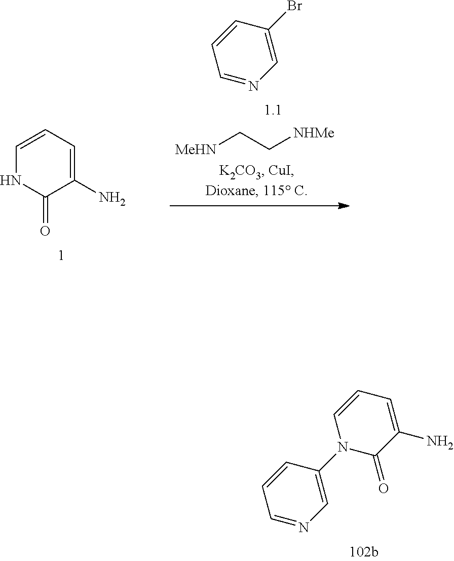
C1=NC=C(N2C=CC=C(N)C2=O)C=C1.C1=CC=C(N)C(=O)N1.[MeHN]CC[NHMe].C1=NC=C(Br)C=C1
